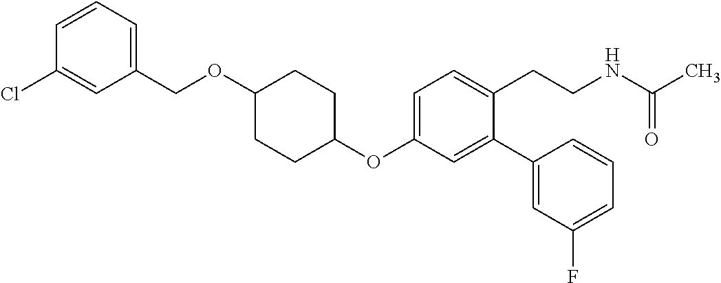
C1(OC2=CC=C(CCNC(C)=O)C(C3=CC(F)=CC=C3)=C2)CCC(OCC2=CC=CC(Cl)=C2)CC1
